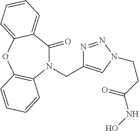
N1(CC2=CN(CCC(NO)=O)N=N2)C(=O)C2=CC=CC=C2OC2=C1C=CC=C2
